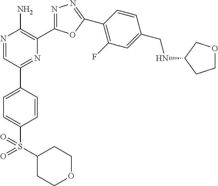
N1=CC(C2=CC=C(S(=O)(C3CCOCC3)=O)C=C2)=NC(C2=NN=C(C3=C(F)C=C(CNC4CCOC4)C=C3)O2)=C1N
